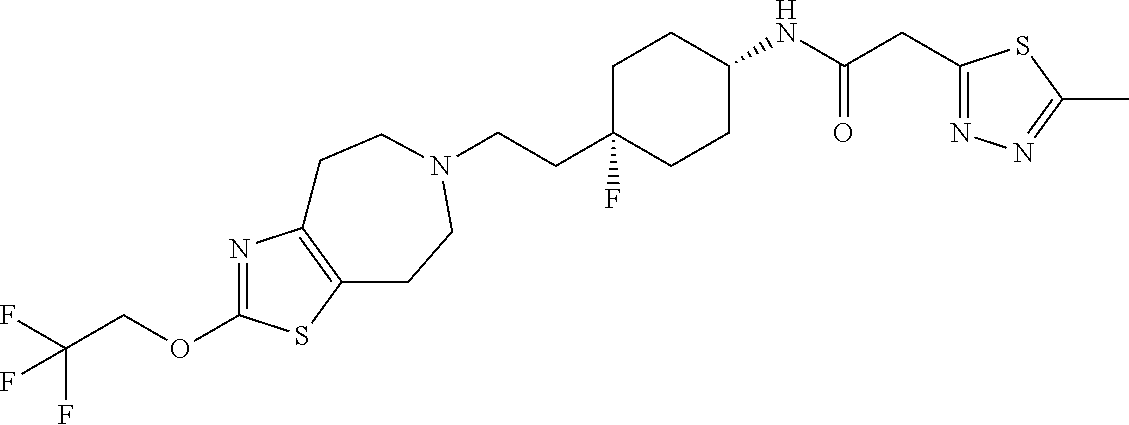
C(CC1(F)CCC(NC(CC2=NN=C(C)S2)=O)CC1)N1CCC2=C(N=C(OCC(F)(F)F)S2)CC1
